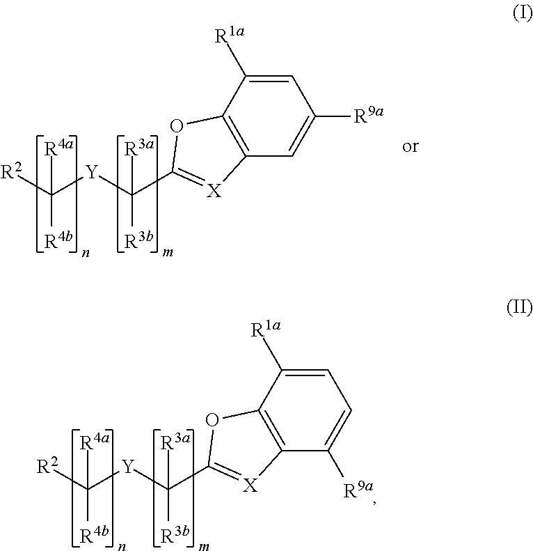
C12=C(C([R1a])=CC=C1[R9a])OC(C([Y]C([R2])([R4b])[R4a])([R3b])[R3a])=[X]2.C12=C(C([R1a])=CC([R9a])=C1)OC(C([Y]C([R2])([R4b])[R4a])([R3b])[R3a])=[X]2
